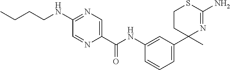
C1(NC(C2=CN=C(NCCCC)C=N2)=O)=CC(C2(C)N=C(N)SCC2)=CC=C1
